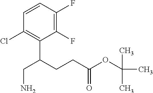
C1(F)=C(F)C=CC(Cl)=C1C(CCC(OC(C)(C)C)=O)CN
